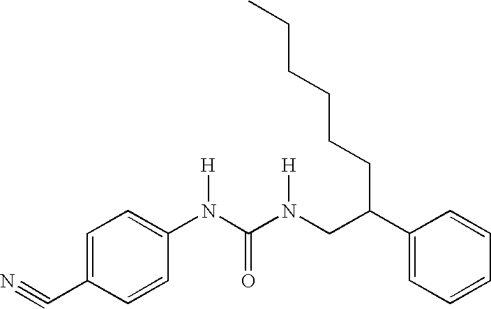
C1=C(C#N)C=CC(N(C(N(CC(C2=CC=CC=C2)CCCCCC)[H])=O)[H])=C1
